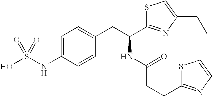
C1=C(NS(O)(=O)=O)C=CC(CC(NC(CCC2=NC=CS2)=O)C2=NC(CC)=CS2)=C1
